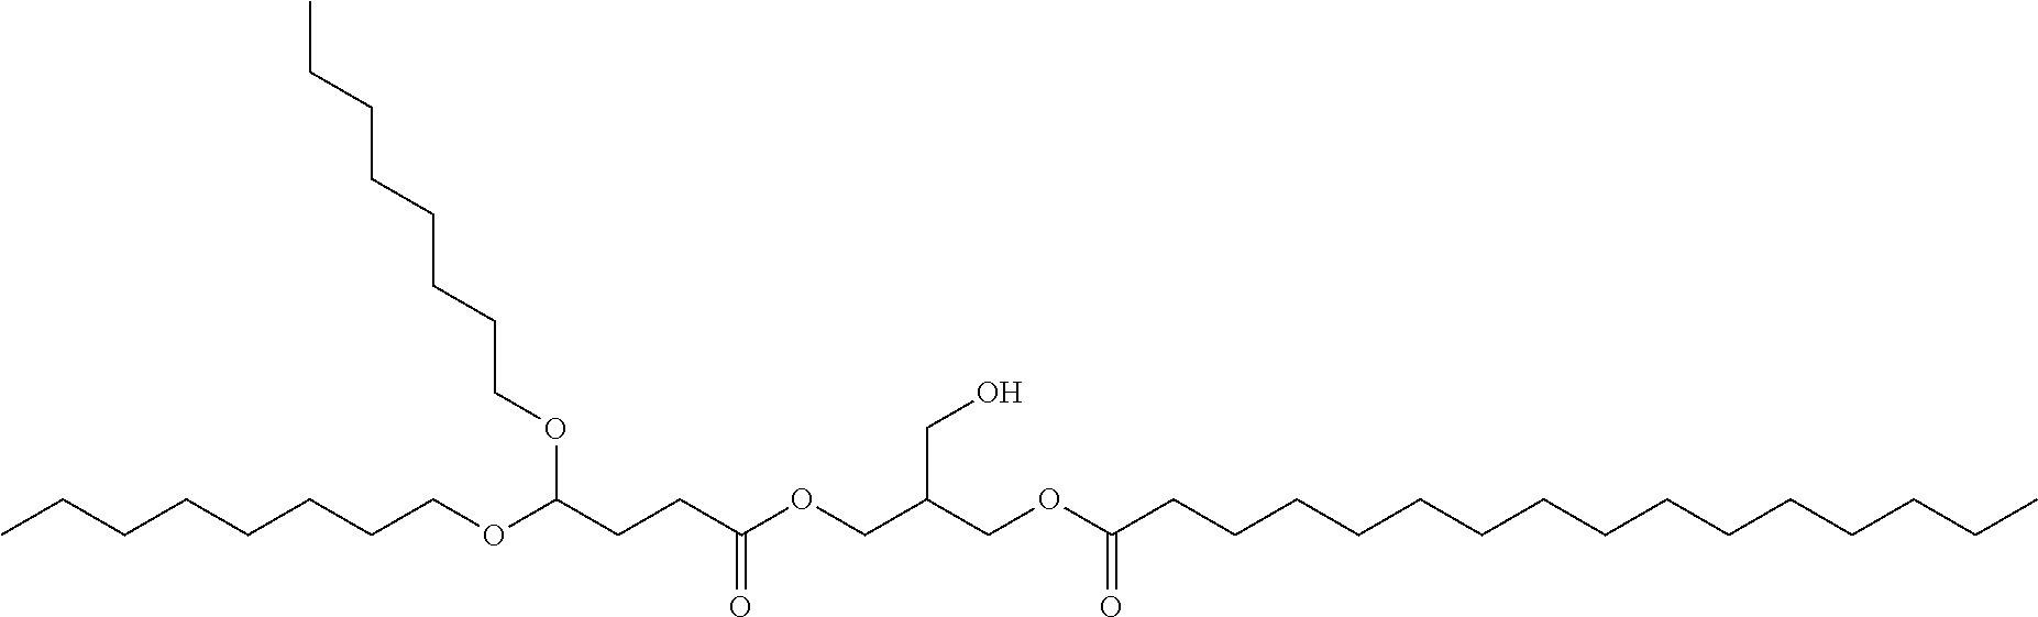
CCCCCCCCOC(CCC(OCC(COC(CCCCCCCCCCCCCCC)=O)CO)=O)OCCCCCCCC
